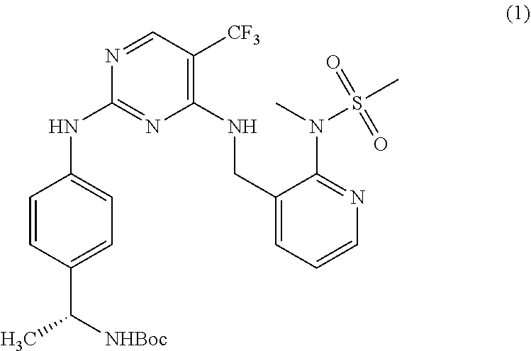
C1=CC(C([NHBoc])C)=CC=C1NC1=NC(NCC2=CC=CN=C2N(C)S(C)(=O)=O)=C([CF3])C=N1
